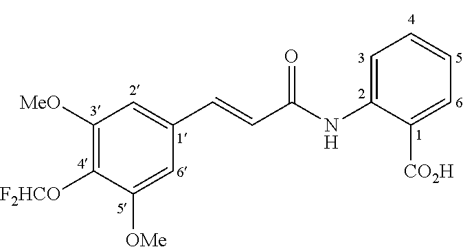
C1([MeO])=C([F2HCO])C([OMe])=CC(C=CC(NC2=CC=CC=C2[CO2H])=O)=C1
